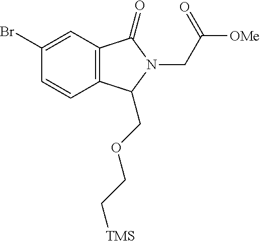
C1=CC(Br)=CC2=C1C(COCC[TMS])N(CC([OMe])=O)C2=O
